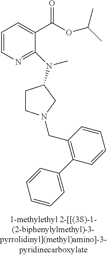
C1=CN=C(N(C)C2CCN(CC3=C(C4=CC=CC=C4)C=CC=C3)C2)C(C(OC(C)C)=O)=C1
